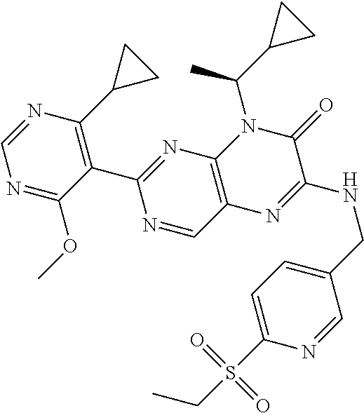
C1=NC(C2CC2)=C(C2=NC3=C(C=N2)N=C(NCC2=CC=C(S(CC)(=O)=O)N=C2)C(=O)N3C(C2CC2)C)C(OC)=N1
